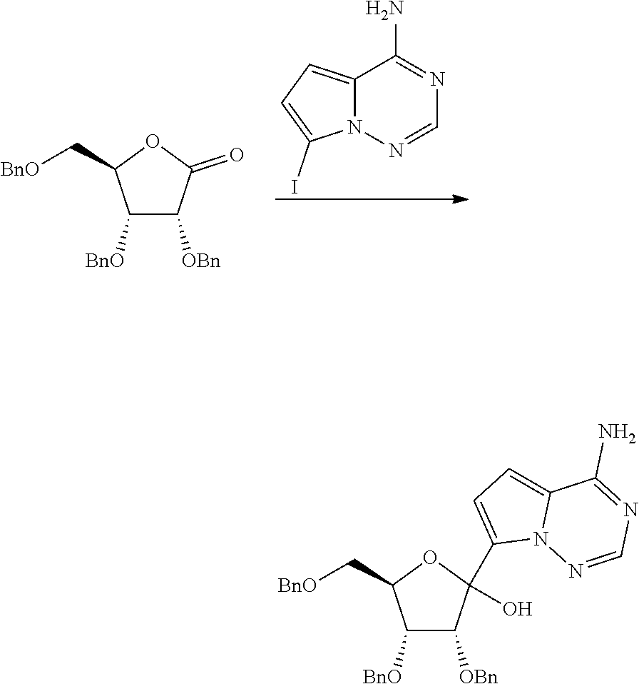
C1([BnO])C([OBn])C(=O)OC1C[BnO].C12=CC=C(I)N1N=CN=C2N.C1([BnO])C([OBn])C(O)(C2=CC=C3N2N=CN=C3N)OC1C[BnO]
